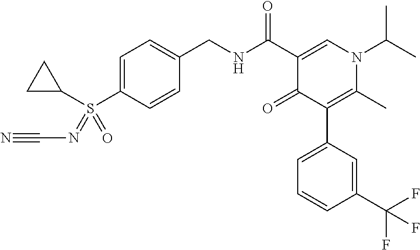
C1=C(S(C2CC2)(=O)=NC#N)C=CC(CNC(C2=CN(C(C)C)C(C)=C(C3=CC=CC(C(F)(F)F)=C3)C2=O)=O)=C1
